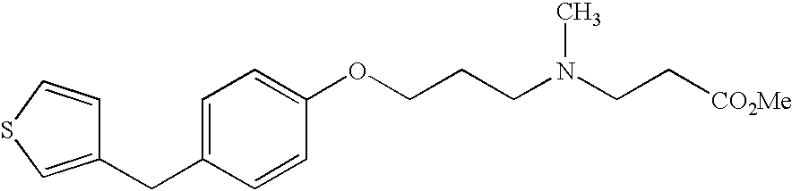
C(C1=CC=C(OCCCN(CC[CO2Me])C)C=C1)C1=CSC=C1
